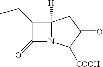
C1(CC)C(=O)N2C1([H])CC(=O)C2[COOH]
